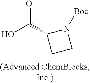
OC(C1CCN1[Boc])=O
